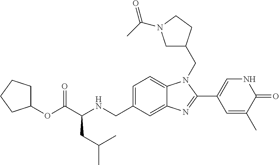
C1(OC(C(NCC2=CC=C3C(=C2)N=C(C2=CNC(=O)C(C)=C2)N3CC2CN(C(C)=O)CC2)CC(C)C)=O)CCCC1
